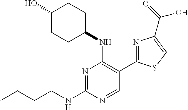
N1=C(NCCCC)N=CC(C2=NC(C(O)=O)=CS2)=C1NC1CCC(O)CC1
